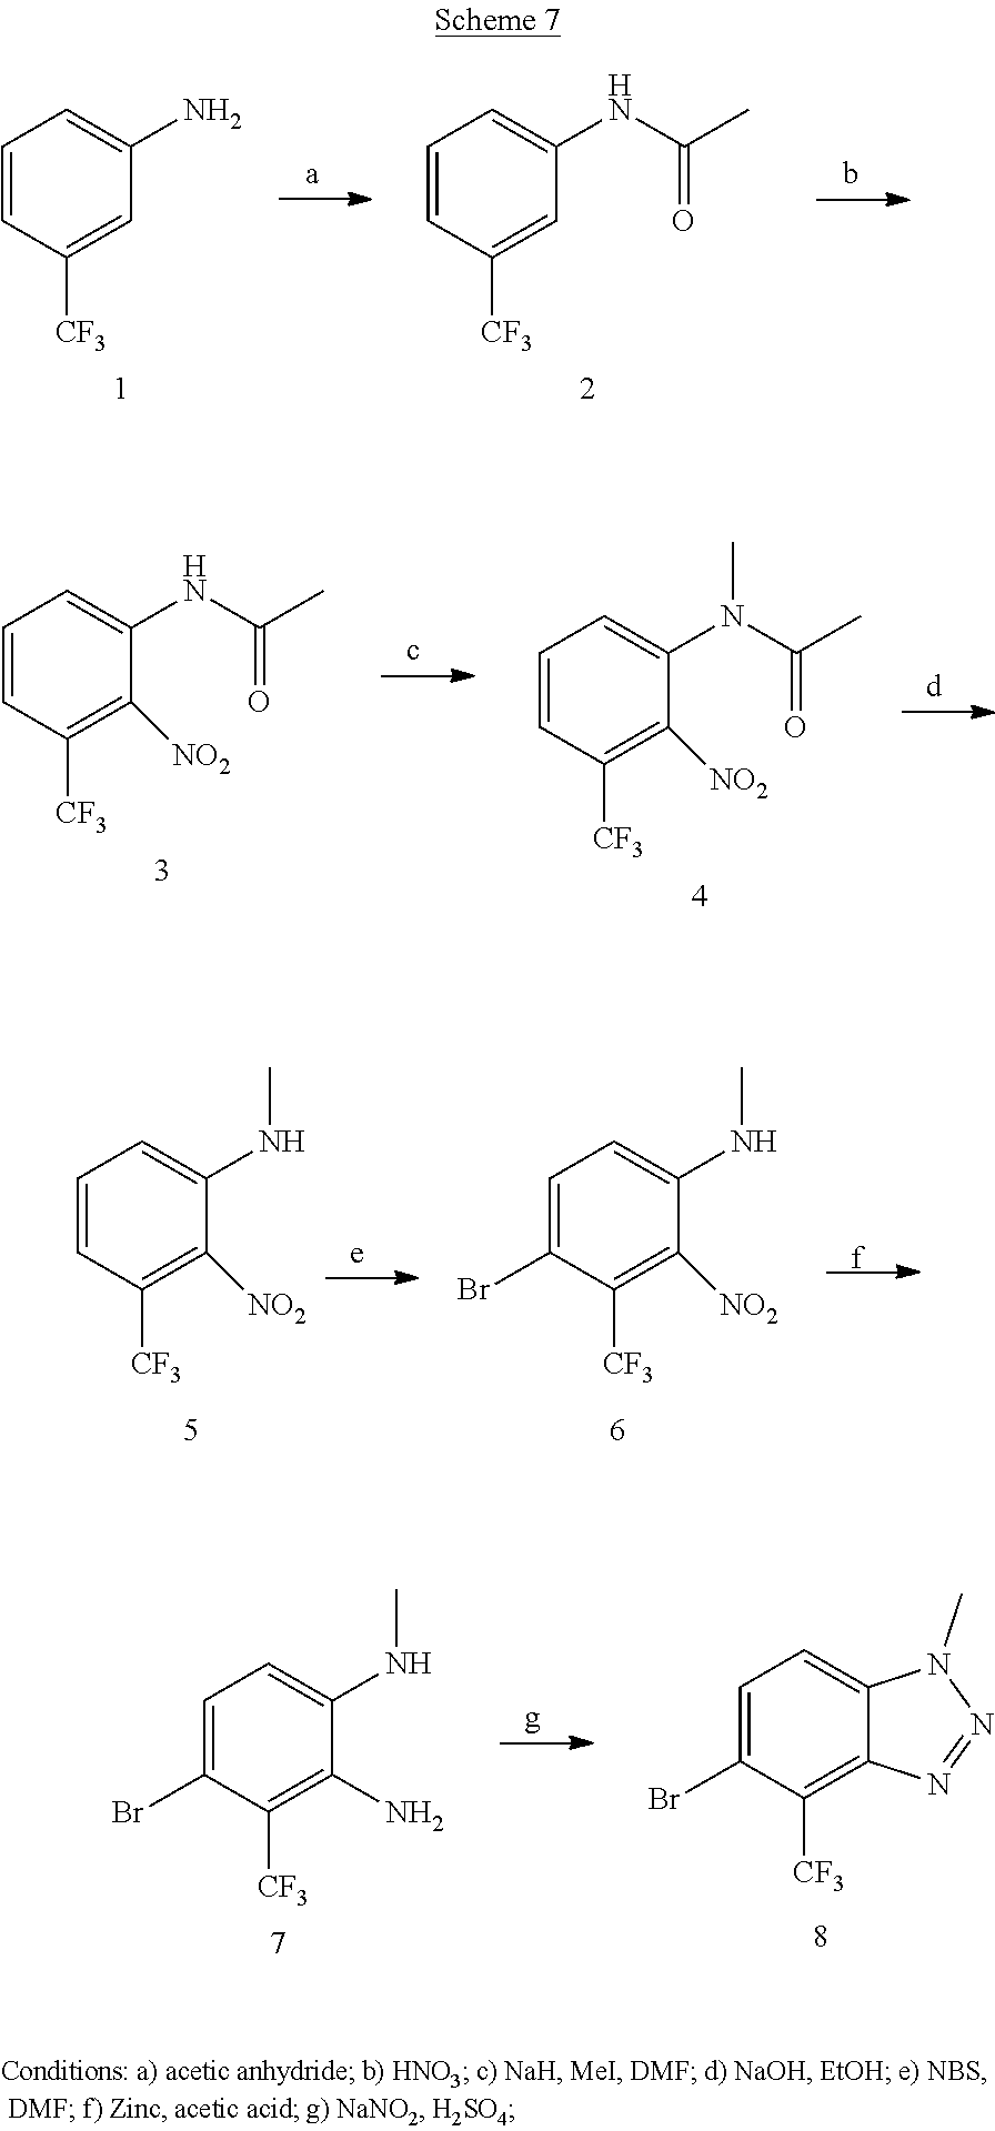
C1=CC([CF3])=CC(N)=C1.C1=CC([CF3])=CC(NC(C)=O)=C1.C1=CC([CF3])=C([NO2])C(NC(C)=O)=C1.C1=CC([CF3])=C([NO2])C(N(C(C)=O)C)=C1.C1=CC([CF3])=C([NO2])C(NC)=C1.C1=C(Br)C([CF3])=C([NO2])C(NC)=C1.C1=C(Br)C([CF3])=C(N)C(NC)=C1.C1=C(Br)C([CF3])=C2C(=C1)N(C)N=N2
